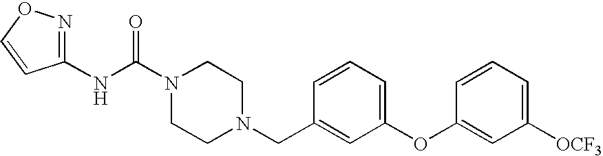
N(C(N1CCN(CC2=CC(OC3=CC([OCF3])=CC=C3)=CC=C2)CC1)=O)C1=NOC=C1
